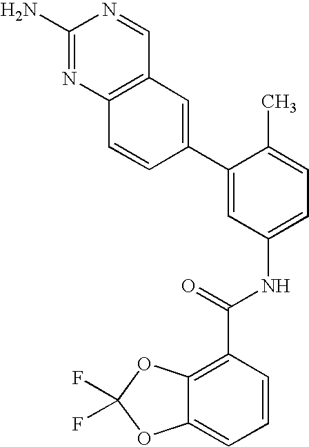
C1(N)=NC2=C(C=N1)C=C(C1=CC(NC(C3=C4C(=CC=C3)OC(F)(F)O4)=O)=CC=C1C)C=C2
